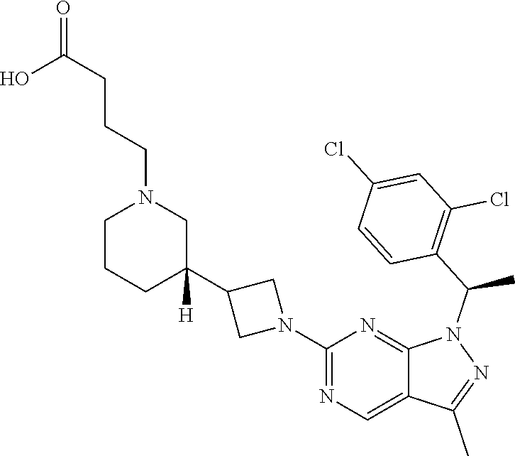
C1(N2CC(C3([H])CN(CCCC(O)=O)CCC3)C2)=NC=C2C(=N1)N(C(C1=C(Cl)C=C(Cl)C=C1)C)N=C2C
